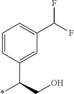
C1=CC(C(CO)*)=CC(C(F)F)=C1
